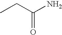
C(C(N)=O)C
